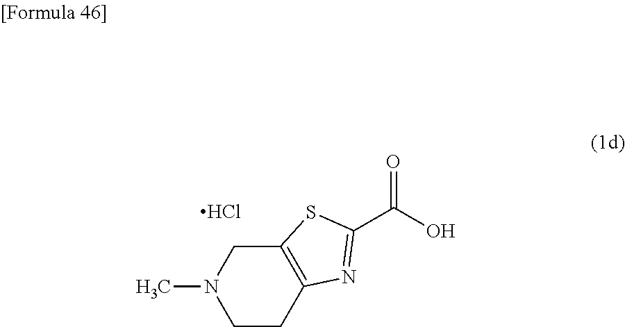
C12=C(CCN(C)C1)N=C(C(O)=O)S2.Cl
